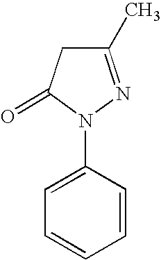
C1(C)=NN(C2=CC=CC=C2)C(=O)C1
